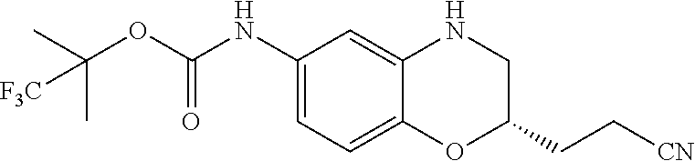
C1(NC(OC(C)(C)[F3C])=O)=CC=C2C(=C1)NCC(CC[CN])O2
